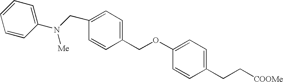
C1(N([Me])CC2=CC=C(COC3=CC=C(CC[COOMe])C=C3)C=C2)=CC=CC=C1
